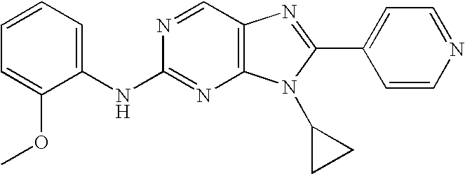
C1=CC=C(NC2=NC3=C(C=N2)N=C(C2=CC=NC=C2)N3C2CC2)C(OC)=C1
